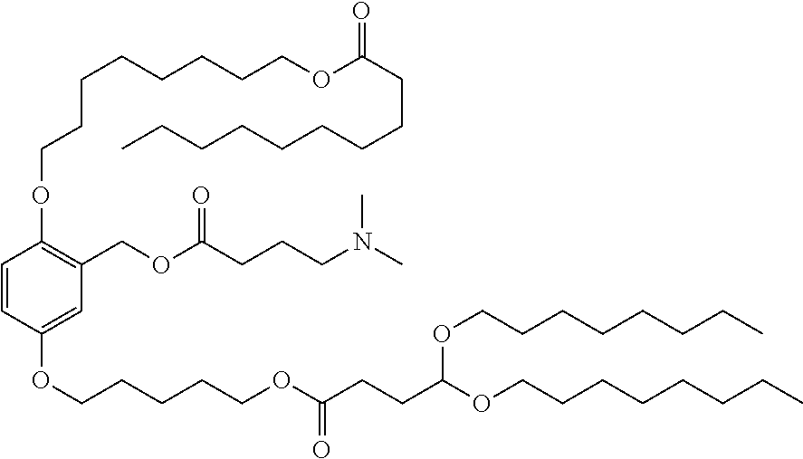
C1=CC(OCCCCCOC(CCC(OCCCCCCCC)OCCCCCCCC)=O)=CC(COC(CCCN(C)C)=O)=C1OCCCCCCCCOC(CCCCCCCCC)=O
